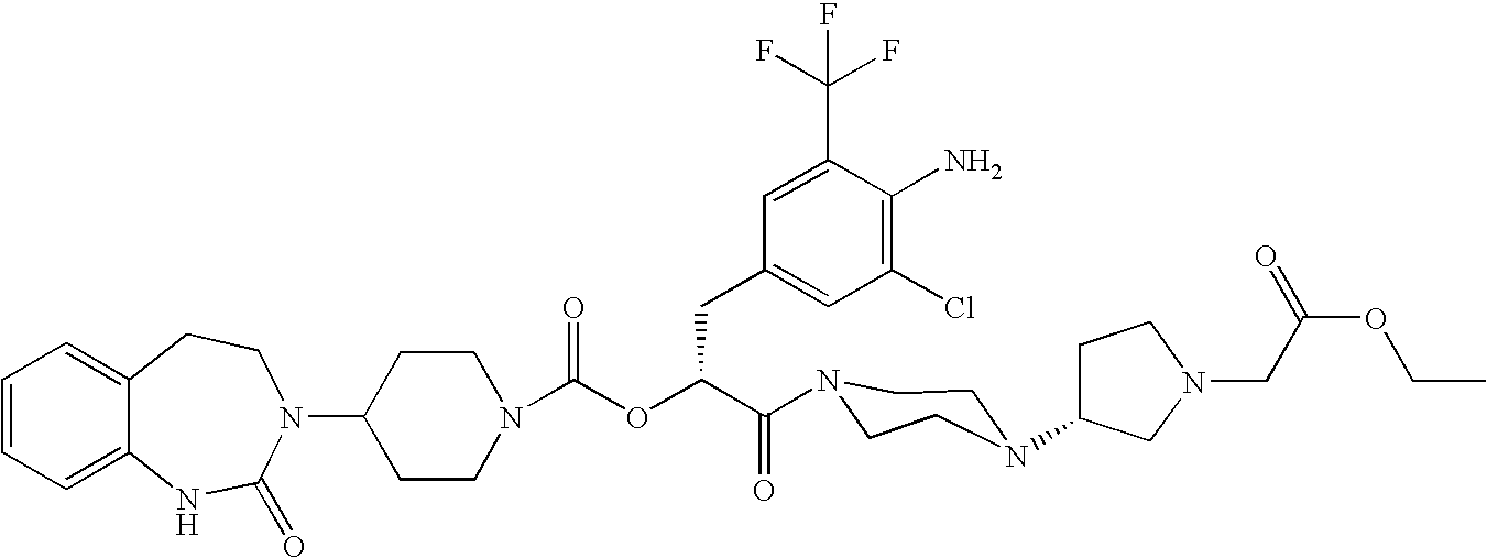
C12=CC=CC=C1NC(=O)N(C1CCN(C(OC(C(=O)N3CCN(C4CCN(CC(OCC)=O)C4)CC3)CC3=CC(Cl)=C(N)C(C(F)(F)F)=C3)=O)CC1)CC2
